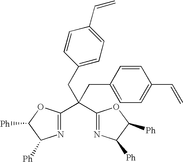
C(C1=NC([Ph])C([Ph])O1)(C1=NC([Ph])C([Ph])O1)(CC1=CC=C(C=C)C=C1)CC1=CC=C(C=C)C=C1
